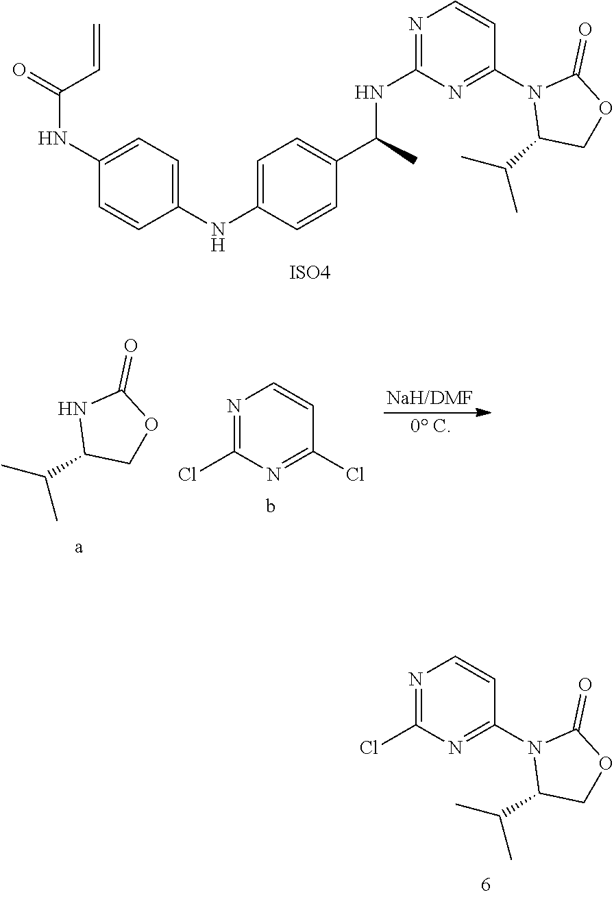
C1(Cl)=NC=CC(N2C(C(C)C)COC2=O)=N1.N1=C(NC(C)C2=CC=C(NC3=CC=C(NC(=O)C=C)C=C3)C=C2)N=C(N2C(C(C)C)COC2=O)C=C1.[ISO4].N1=C(Cl)N=C(Cl)C=C1.N1C(C(C)C)COC1=O
